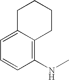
C1=C2C(=C(NC)C=C1)CCCC2
